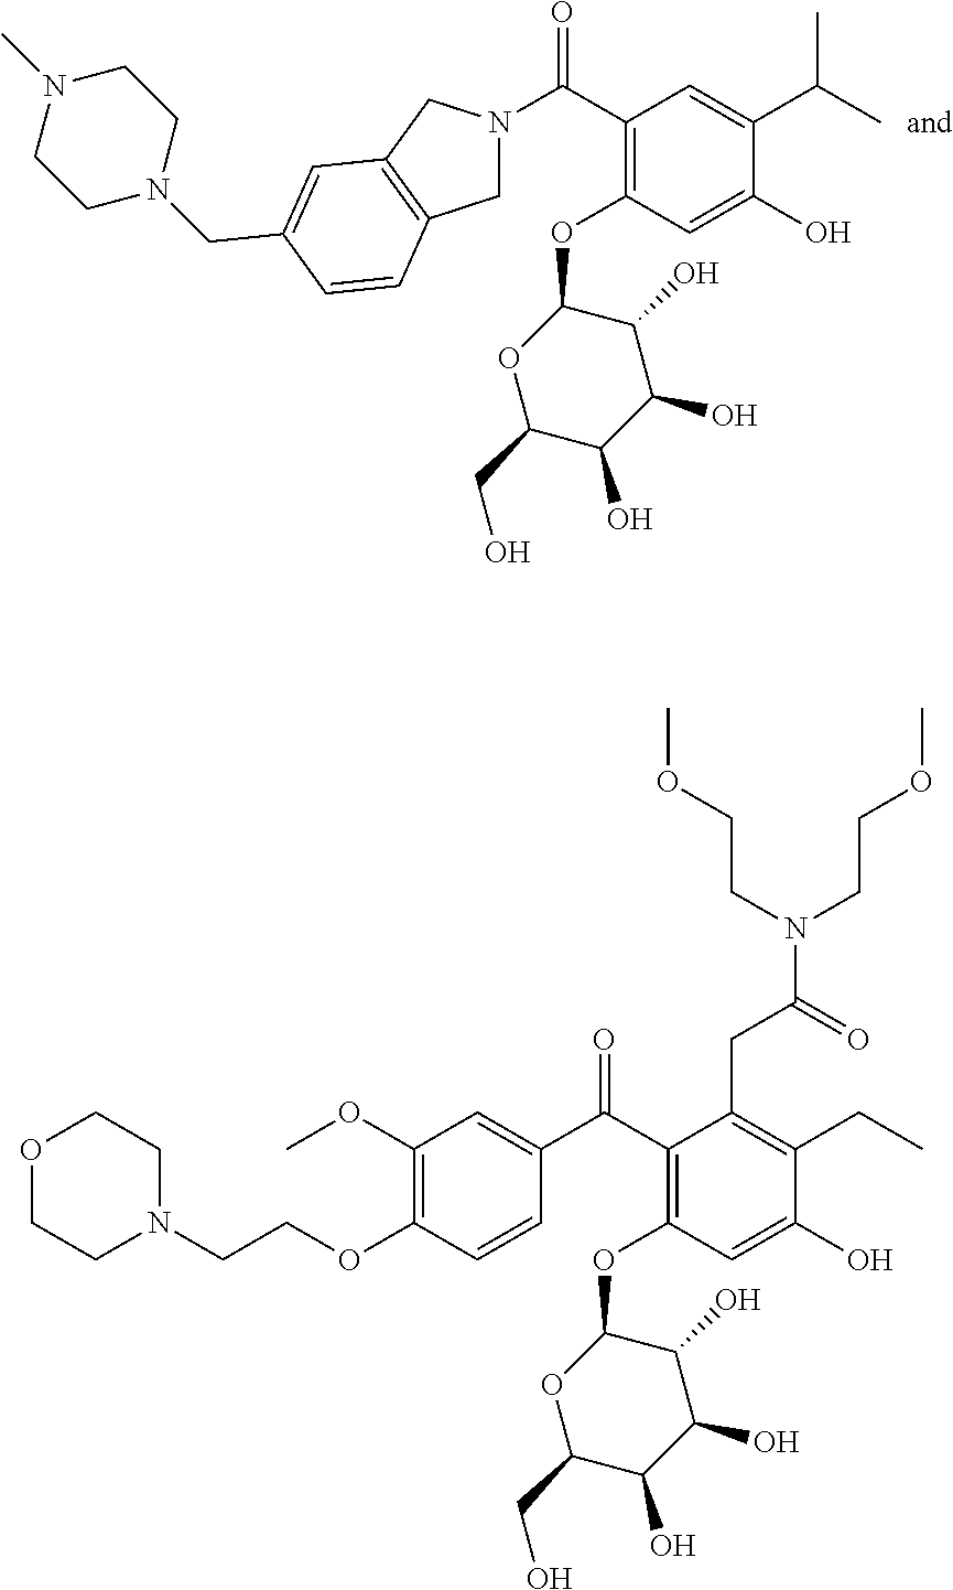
C1(C(N2CC3=C(C2)C=C(CN2CCN(C)CC2)C=C3)=O)=C(OC2OC(CO)C(O)C(O)C2O)C=C(O)C(C(C)C)=C1.C1(C(C2=CC(OC)=C(OCCN3CCOCC3)C=C2)=O)=C(OC2OC(CO)C(O)C(O)C2O)C=C(O)C(CC)=C1CC(N(CCOC)CCOC)=O
